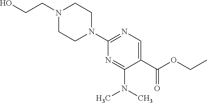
OCCN1CCN(C2=NC=C(C(OCC)=O)C(N(C)C)=N2)CC1
